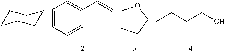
C1CCCCC1.C1CCCO1.C1=CC=CC(C=C)=C1.CCCCO
